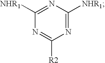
[R2]C1=NC([NHR1])=NC([NHR1])=N1
